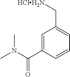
C1=C(C(N(C)C)=O)C=CC=C1C[HClH2N]
